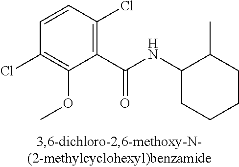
C1(C(NC2CCCCC2C)=O)=C(Cl)C=CC(Cl)=C1OC
